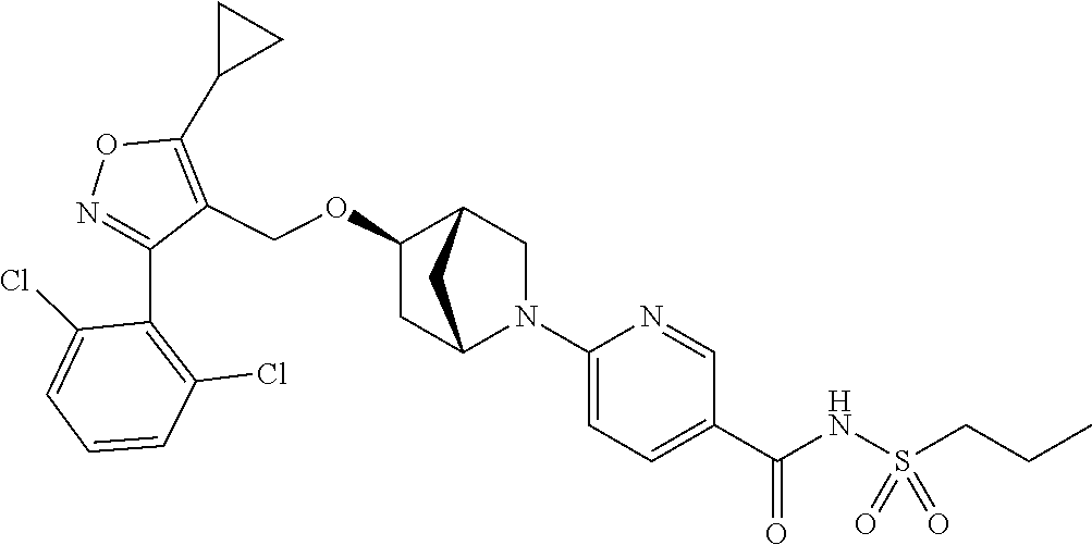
N1=C(C2=C(Cl)C=CC=C2Cl)C(COC2CC3N(C4=CC=C(C(NS(CCC)(=O)=O)=O)C=N4)CC2C3)=C(C2CC2)O1
